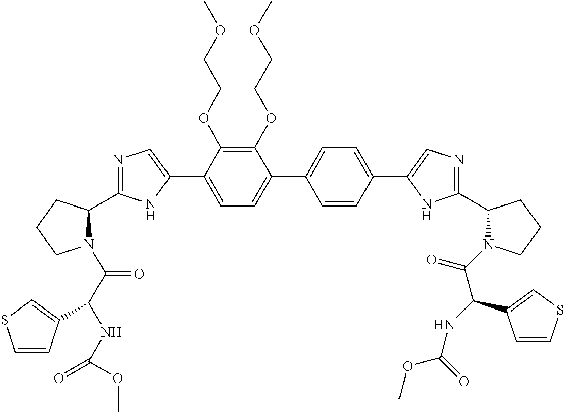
C1(OCCOC)=C(OCCOC)C(C2=CN=C(C3N(C(=O)C(NC(OC)=O)C4=CSC=C4)CCC3)N2)=CC=C1C1=CC=C(C2=CN=C(C3N(C(=O)C(C4=CSC=C4)NC(OC)=O)CCC3)N2)C=C1
